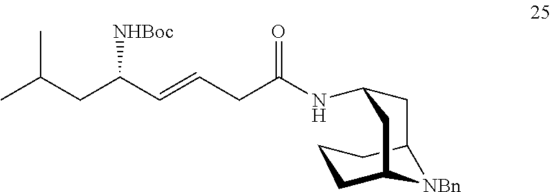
C1CC2[NBn]C(C1)CC(NC(CC=CC(CC(C)C)[NHBoc])=O)C2
